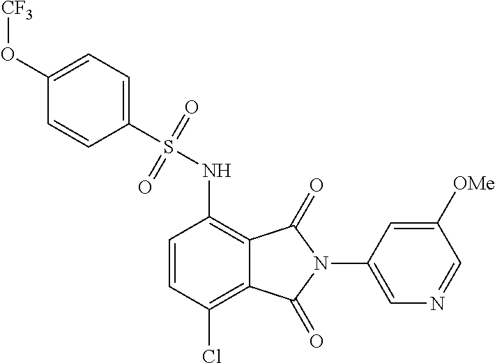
C1(O[CF3])=CC=C(S(=O)(=O)NC2=C3C(=C(Cl)C=C2)C(=O)N(C2=CN=CC([OMe])=C2)C3=O)C=C1
